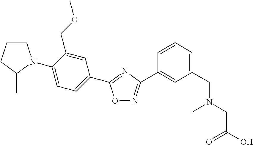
O1N=C(C2=CC(CN(CC(O)=O)C)=CC=C2)N=C1C1=CC=C(N2CCCC2C)C(COC)=C1
